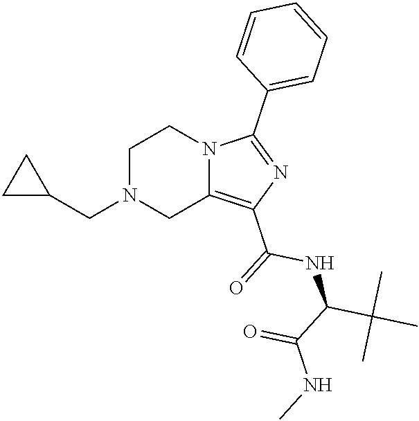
C1N(CC2CC2)CC2=C(C(=O)NC(C(C)(C)C)C(NC)=O)N=C(C3=CC=CC=C3)N2C1
